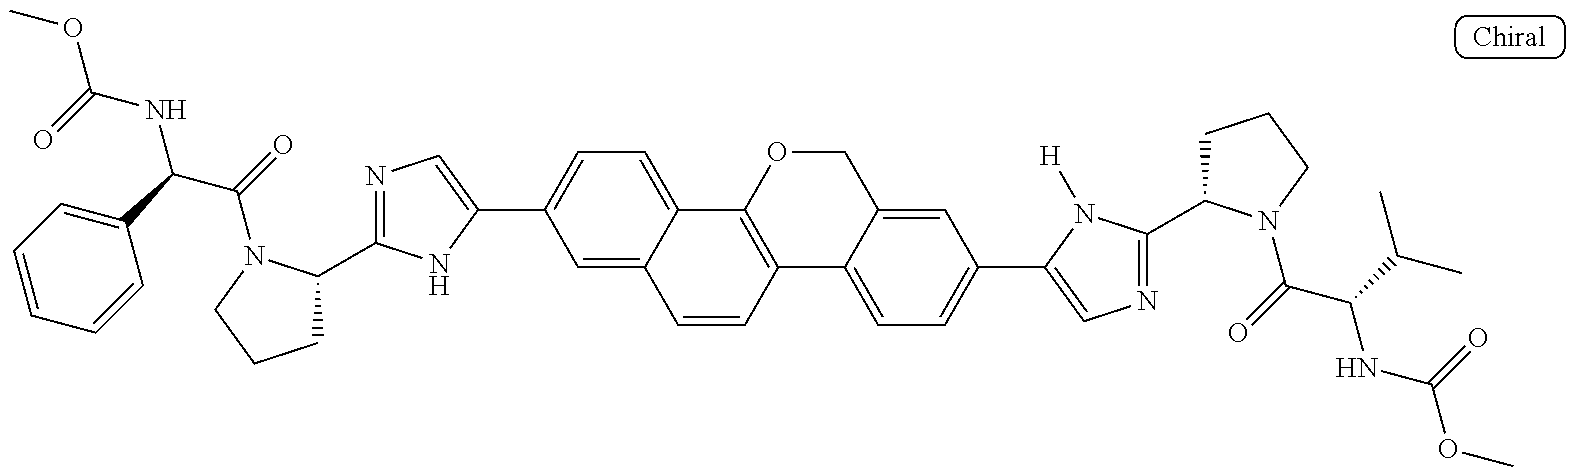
COC(=O)NC(C1=CC=CC=C1)C(=O)N1C(C2=NC=C(C3=CC=C4C(=C3)C=CC3=C4OCC4=CC(C5=CN=C(C6CCCN6C(C(NC(OC)=O)C(C)C)=O)N5[H])=CC=C34)N2)CCC1
